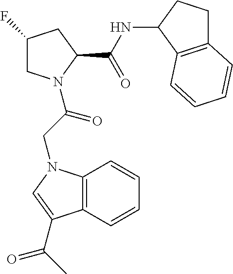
C1C(F)CC(C(NC2C3=C(CC2)C=CC=C3)=O)N1C(CN1C2=C(C(C(C)=O)=C1)C=CC=C2)=O
